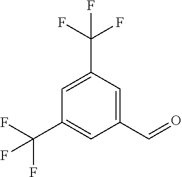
C1=C(C=O)C=C(C(F)(F)F)C=C1C(F)(F)F
